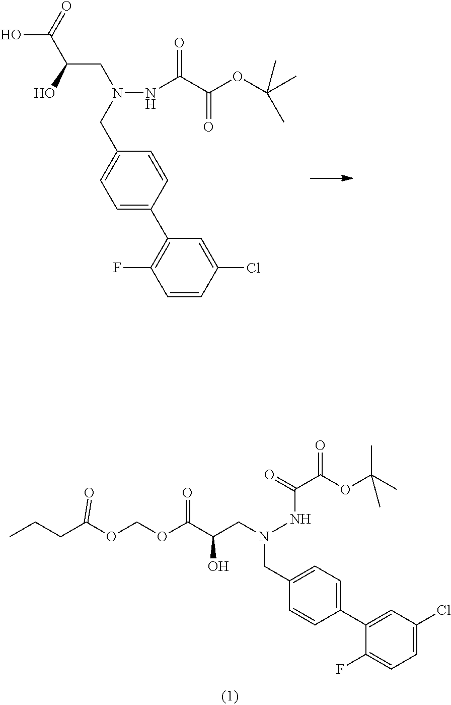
C1=C(Cl)C=C(C2=CC=C(CN(NC(=O)C(OC(C)(C)C)=O)CC(C(OCOC(CCC)=O)=O)O)C=C2)C(F)=C1.C1=CC(Cl)=CC(C2=CC=C(CN(NC(C(=O)OC(C)(C)C)=O)CC(O)C(O)=O)C=C2)=C1F
